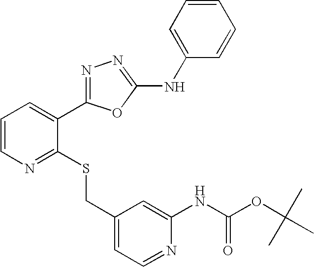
C1(CSC2=NC=CC=C2C2=NN=C(NC3=CC=CC=C3)O2)=CC=NC(NC(OC(C)(C)C)=O)=C1
